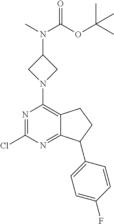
N1=C(Cl)N=C2C(=C1N1CC(N(C)C(OC(C)(C)C)=O)C1)CCC2C1=CC=C(F)C=C1
